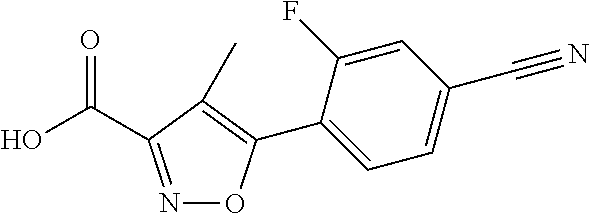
N1=C(C(O)=O)C(C)=C(C2=CC=C(C#N)C=C2F)O1
